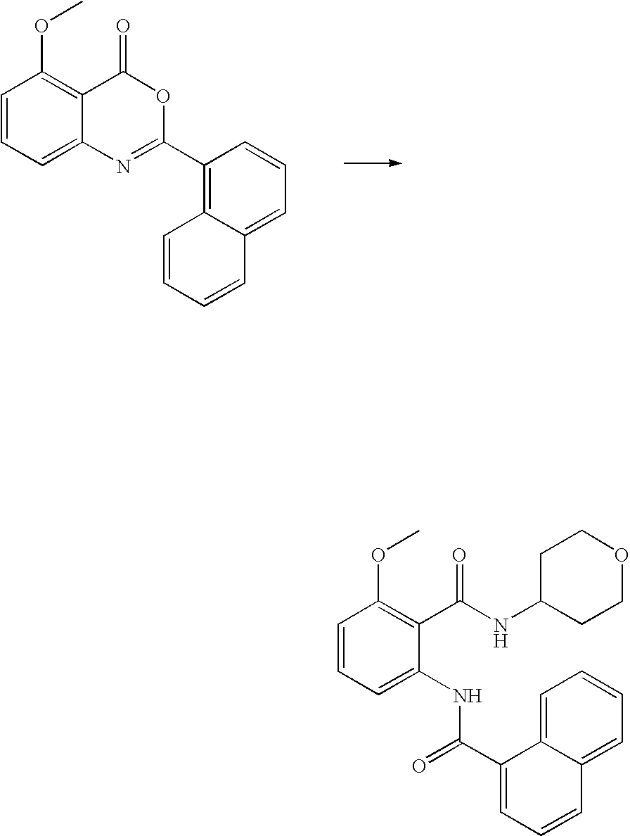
C1=CC=C2C(=C1OC)C(=O)OC(C1=C3C(=CC=C1)C=CC=C3)=N2.C1=CC=C(NC(=O)C2=CC=CC3=CC=CC=C23)C(C(NC2CCOCC2)=O)=C1OC
